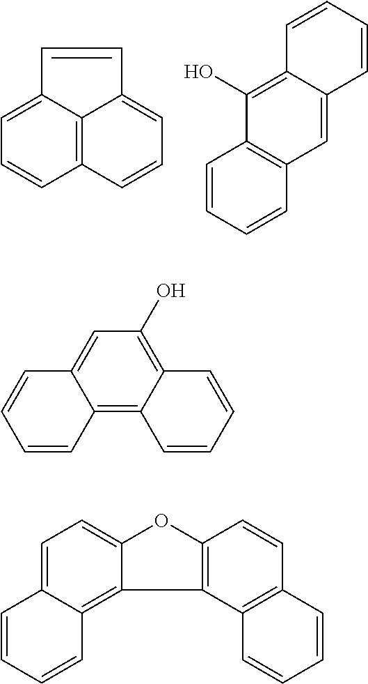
C1=CC2=CC=CC3=C2C1=CC=C3.C12=C(O)C3=C(C=C1C=CC=C2)C=CC=C3.C12=C3C(=C(O)C=C1C=CC=C2)C=CC=C3.C1=C2C(=C3C4=C(OC3=C1)C=CC1=C4C=CC=C1)C=CC=C2
